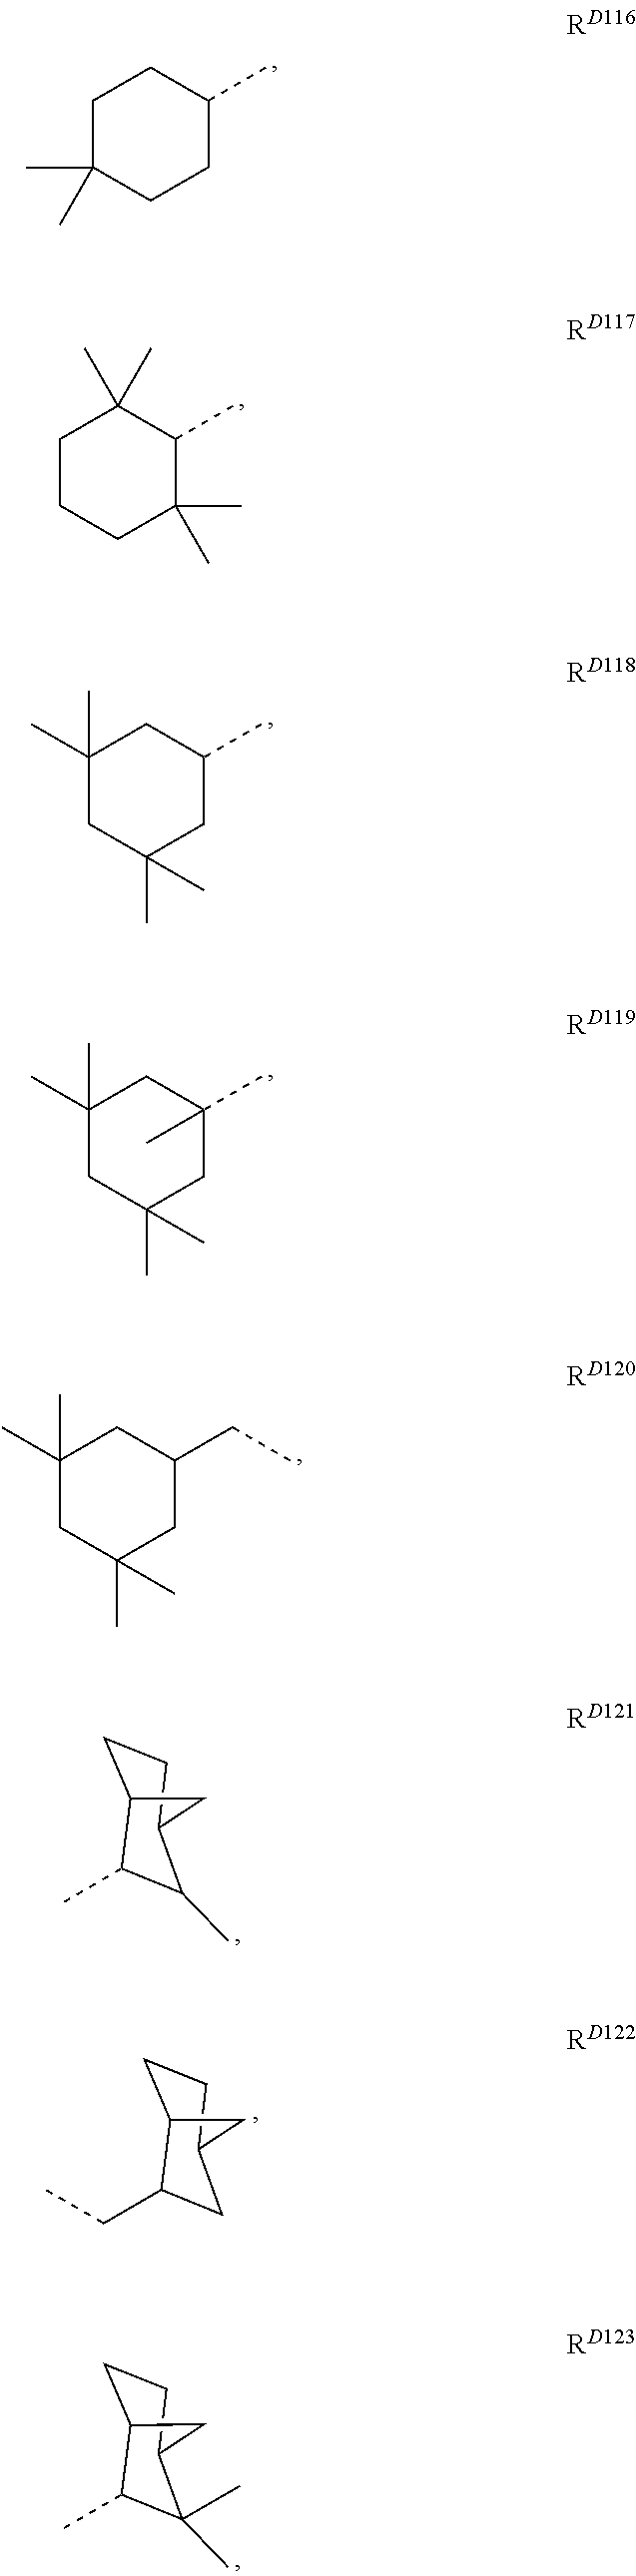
C1C(C)(C)CCC(C)C1.C1CCC(C)(C)C(C)C1(C)C.C1(C)(C)CC(C)(C)CC(C)C1.C1(C)(C)CC(C)(C)CC(C)(C)C1.C1(C)(C)CC(C)(C)CC(CC)C1.C1CC2C(C)C(C)C1C2.C1CC2CC(CC)C1C2.C1CC2C(C)(C)C(C)C1C2
